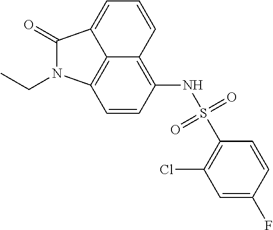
C12=C(NS(C3=C(Cl)C=C(F)C=C3)(=O)=O)C=CC3=C1C(=CC=C2)C(=O)N3CC
